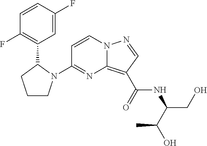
C1(N2CCCC2C2=C(F)C=CC(F)=C2)=NC2=C(C(=O)NC(CO)C(O)C)C=NN2C=C1
